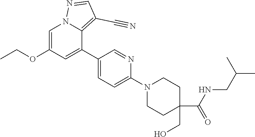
C1=C(OCC)C=C(C2=CC=C(N3CCC(C(NCC(C)C)=O)(CO)CC3)N=C2)C2=C(C#N)C=NN12
